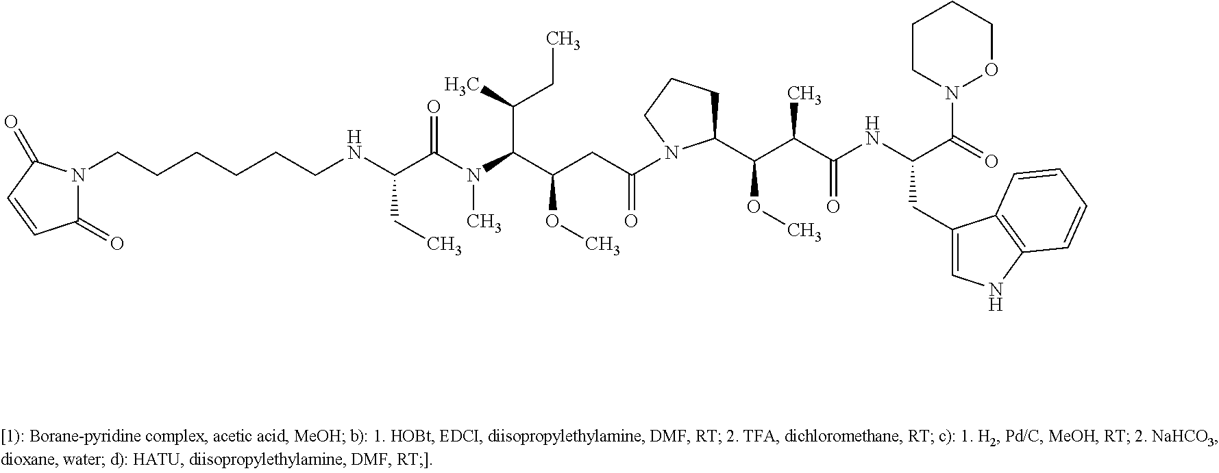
C(NC(CC)C(=O)N(C)C(C(C)CC)C(OC)CC(=O)N1C(C(C(C(NC(C(N2CCCCO2)=O)CC2=CNC3=C2C=CC=C3)=O)C)OC)CCC1)CCCCCN1C(=O)C=CC1=O
